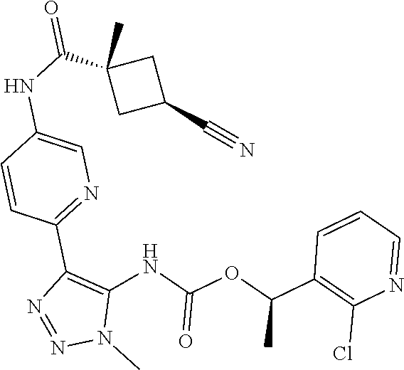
C1=CC=NC(Cl)=C1C(OC(=O)NC1=C(C2=NC=C(NC(C3(C)CC(C#N)C3)=O)C=C2)N=NN1C)C
